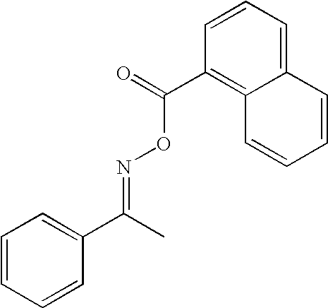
C1=CC=CC(C(=NOC(=O)C2=C3C(=CC=C2)C=CC=C3)C)=C1
